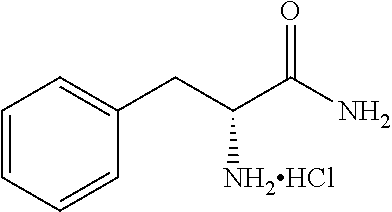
C1=CC=CC(CC([NH2HCl])C(=O)N)=C1
